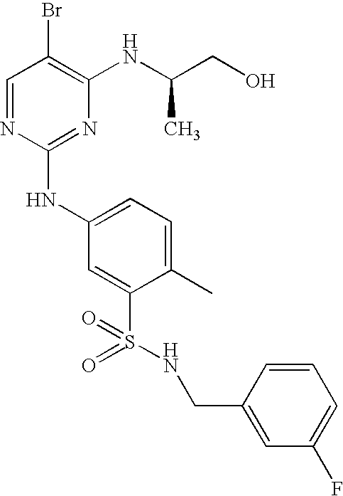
C1=NC(NC2=CC=C(C)C(S(=O)(=O)NCC3=CC(F)=CC=C3)=C2)=NC(NC(CO)C)=C1Br
